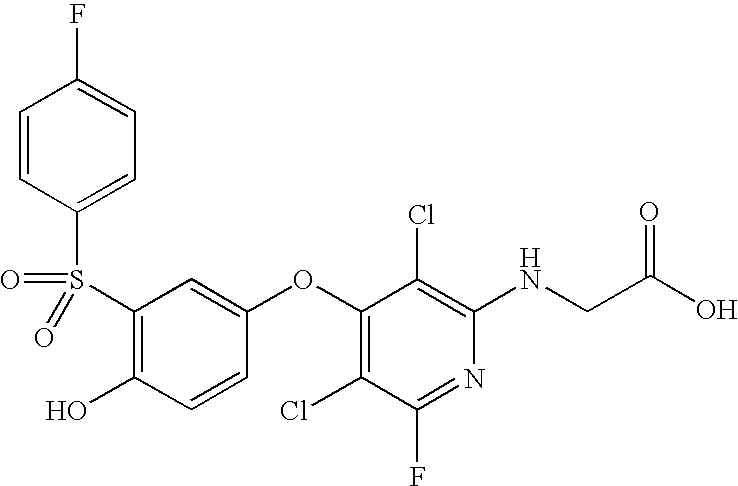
S(C1=C(O)C=CC(OC2=C(Cl)C(F)=NC(NCC(=O)O)=C2Cl)=C1)(=O)(=O)C1=CC=C(F)C=C1
